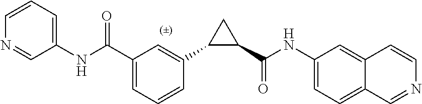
C1=C(C(NC2=CC=CN=C2)=O)C=C(C2C(C(NC3=CC=C4C(=C3)C=CN=C4)=O)C2)C=C1
